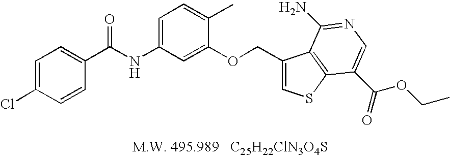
N(C1=CC=C(C)C(OCC2=CSC3=C2C(N)=NC=C3C(=O)OCC)=C1)C(C1=CC=C(Cl)C=C1)=O
